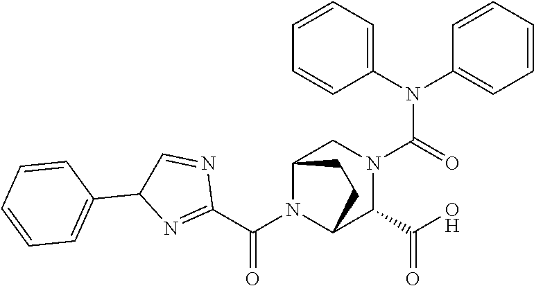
C1(C(=O)N2C3C(C(=O)O)N(C(N(C4=CC=CC=C4)C4=CC=CC=C4)=O)CC2CC3)=NC(C2=CC=CC=C2)C=N1
